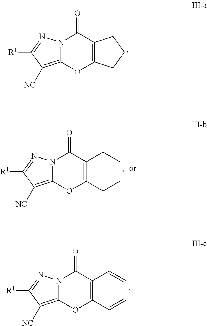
C12=C([NC])C([R1])=NN1C(=O)C1=C(O2)CCC1.C12=C([NC])C([R1])=NN1C(=O)C1=C(O2)CCCC1.C12=C([NC])C([R1])=NN1C(=O)C1=C(O2)C=CC=C1
